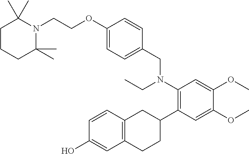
C1(OCCN2C(C)(C)CCCC2(C)C)=CC=C(CN(C2=C(C3CC4=C(CC3)C=C(O)C=C4)C=C(OC)C(OC)=C2)CC)C=C1
